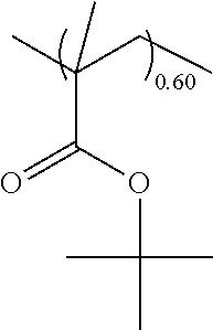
CC(CC)(C(OC(C)(C)C)=O)C
